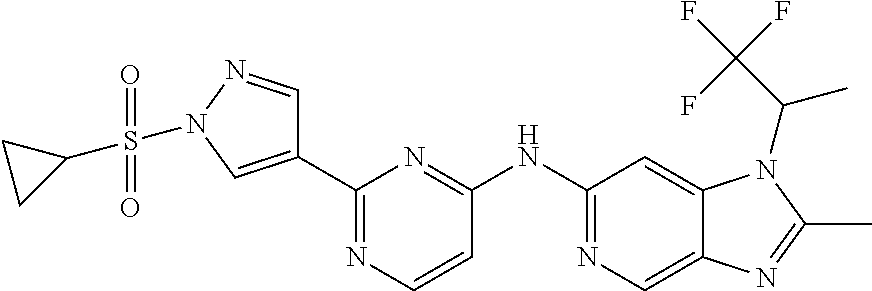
C1(NC2=NC(C3=CN(S(C4CC4)(=O)=O)N=C3)=NC=C2)=NC=C2C(=C1)N(C(C(F)(F)F)C)C(C)=N2
